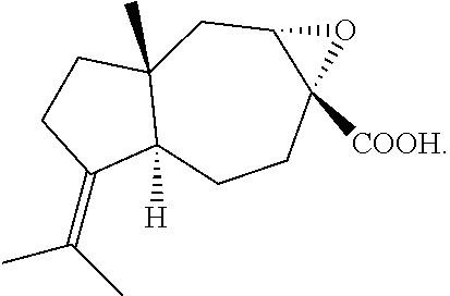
C1CC(=C(C)C)C2([H])C1(C)CC1C([COOH])(CC2)O1
